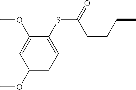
C1(OC)=CC(OC)=CC=C1SC(=O)CCCC
